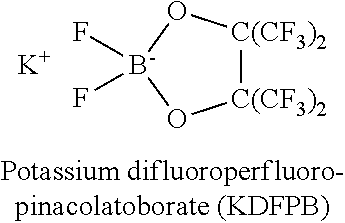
[C(CF3)2]1[C(CF3)2]O[B-](F)(F)O1.[K]
